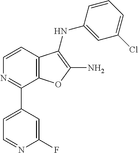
C1=CC2=C(C(C3=CC=NC(F)=C3)=N1)OC(N)=C2NC1=CC(Cl)=CC=C1
